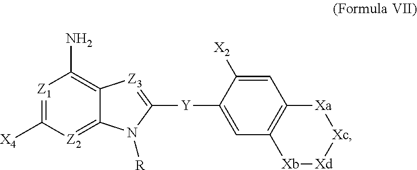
[Z1]1=C([X4])[Z2]=C2C(=C1N)[Z3]=C([Y]C1=CC3=C(C=C1[X2])[Xa][Xc][Xd][Xb]3)N2[R]
